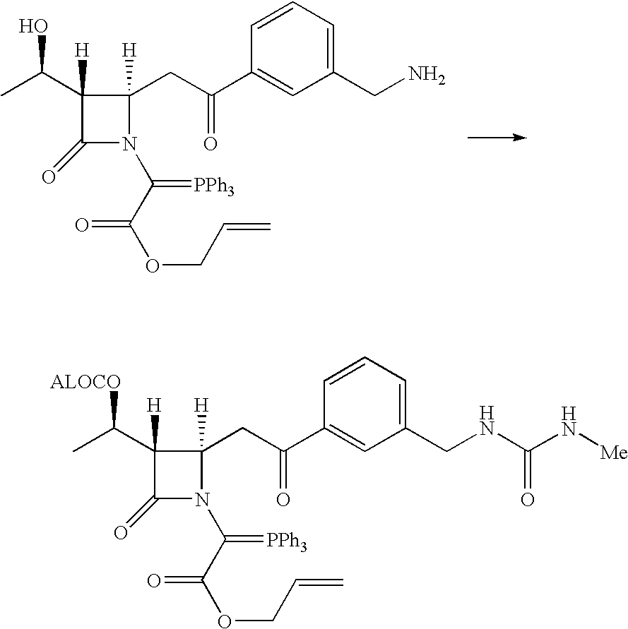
C1([H])(C([ALOCO])C)C(=O)N(C(C(OCC=C)=O)=[PPh3])C1([H])CC(C1=CC(CNC(N[Me])=O)=CC=C1)=O.C1([H])(C(O)C)C(=O)N(C(C(OCC=C)=O)=[PPh3])C1([H])CC(C1=CC(CN)=CC=C1)=O
